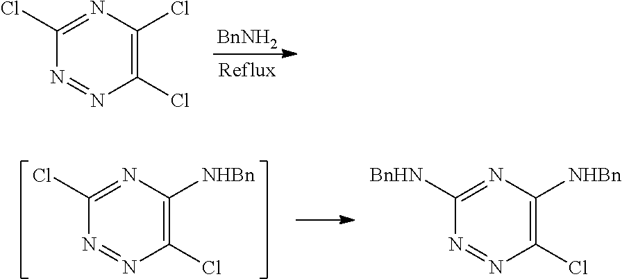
C1(Cl)=C(Cl)N=C(Cl)N=N1.[BnNH2].C1(Cl)=C([NHBn])N=C(Cl)N=N1.C1(Cl)=C([NHBn])N=C([BnHN])N=N1
